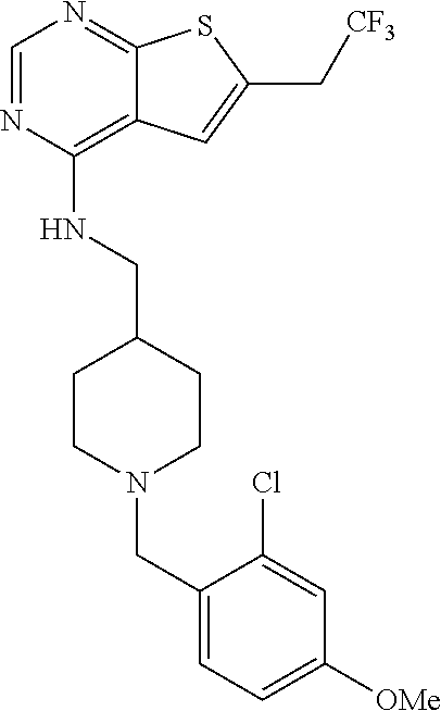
C1=NC(NCC2CCN(CC3=CC=C([OMe])C=C3Cl)CC2)=C2C(=N1)SC(C[CF3])=C2
